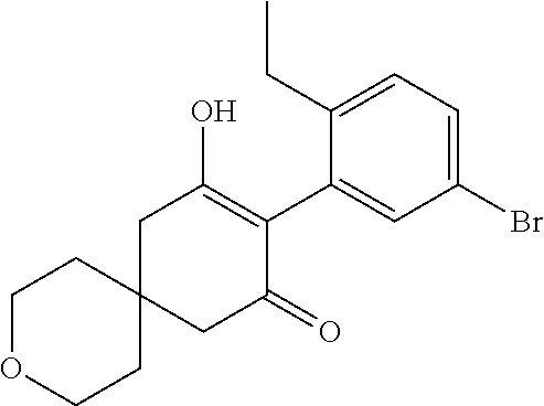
C1(C2=C(O)CC3(CC2=O)CCOCC3)=CC(Br)=CC=C1CC
